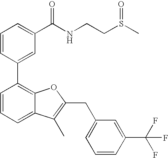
C1=CC(C2=C3C(=CC=C2)C(C)=C(CC2=CC=CC(C(F)(F)F)=C2)O3)=CC(C(NCCS(C)=O)=O)=C1
